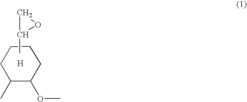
C1C(C)C(OC)CCC1.CC1OC1.[H]
